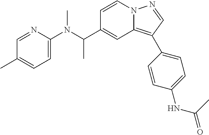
C1=CN2C(=C(C3=CC=C(NC(=O)C)C=C3)C=N2)C=C1C(N(C1=CC=C(C)C=N1)C)C
